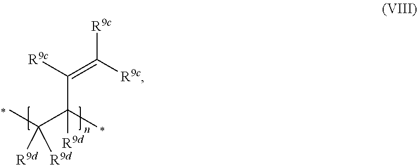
[R9c]C([R9c])=C([R9c])C(C)(C(C)([R9d])[R9d])[R9d]
